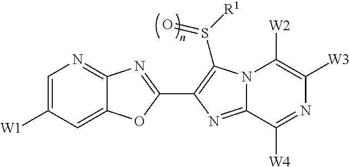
C12=CC([W1])=CN=C1N=C(C1=C(S([R1])=O)N3C(=N1)C([W4])=NC([W3])=C3[W2])O2
